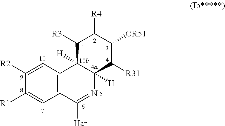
C12=C(C=C([R2])C([R1])=C1)C1([H])C([H])(N=C2[Har])C([R31])C([OR51])C([R4])C1[R3]
